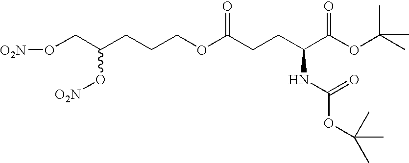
O(CC(CCCOC(CCC(C(OC(C)(C)C)=O)NC(OC(C)(C)C)=O)=O)O[O2N])[O2N]
